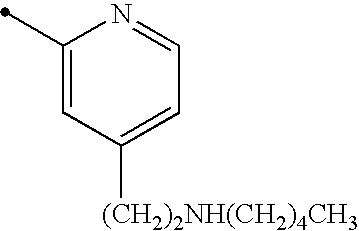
C1(C)=CC([(CH2)2NH(CH2)4CH3])=CC=N1
